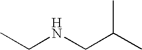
CCNCC(C)C
